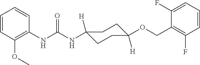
C1(NC(NC2([H])CCC([H])(OCC3=C(F)C=CC=C3F)CC2)=O)=C(OC)C=CC=C1
